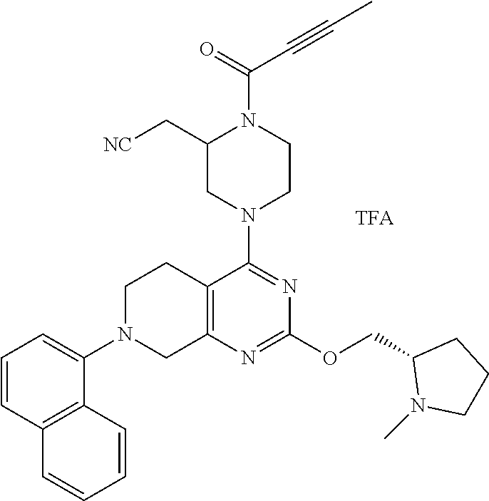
C12=C(N=C(OCC3N(C)CCC3)N=C1N1CCN(C(=O)C#CC)C(C[NC])C1)CN(C1=CC=CC3=C1C=CC=C3)CC2
